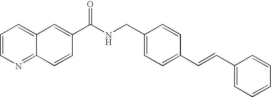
C1=C2C(=NC=C1)C=CC(C(NCC1=CC=C(C=CC3=CC=CC=C3)C=C1)=O)=C2
